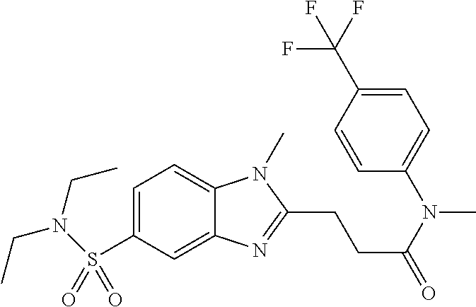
C1(C(F)(F)F)=CC=C(N(C)C(CCC2=NC3=CC(S(N(CC)CC)(=O)=O)=CC=C3N2C)=O)C=C1
